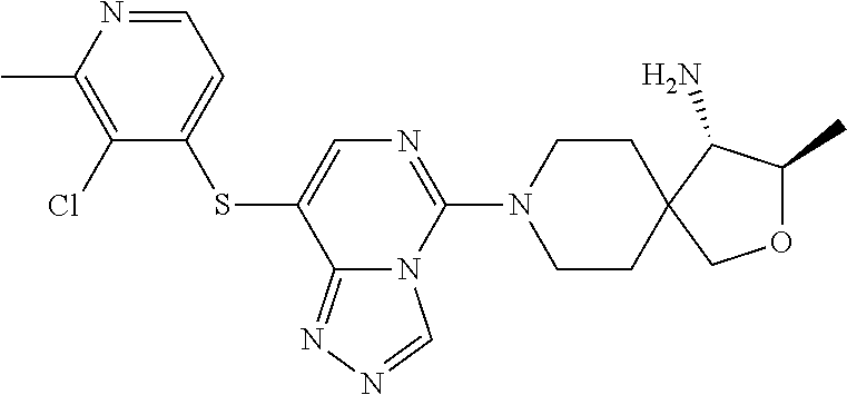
C1CN(C2=NC=C(SC3=CC=NC(C)=C3Cl)C3=NN=CN23)CCC12C(N)C(C)OC2
